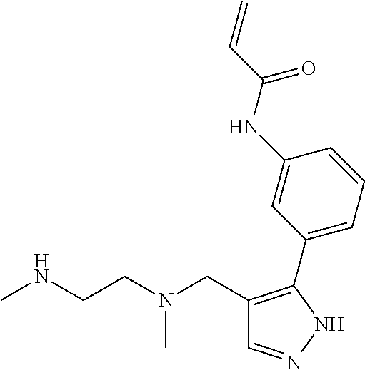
C1=NNC(C2=CC=CC(NC(C=C)=O)=C2)=C1CN(CCNC)C
